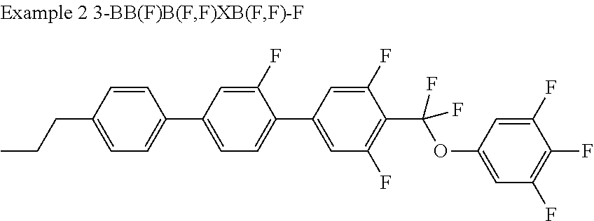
C1(F)=CC(C2=CC=C(CCC)C=C2)=CC=C1C1=CC(F)=C(C(OC2=CC(F)=C(F)C(F)=C2)(F)F)C(F)=C1
